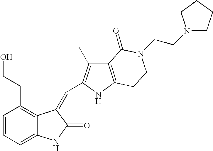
C1=CC=C2C(=C1CCO)C(=CC1=C(C)C3=C(N1)CCN(CCN1CCCC1)C3=O)C(=O)N2
